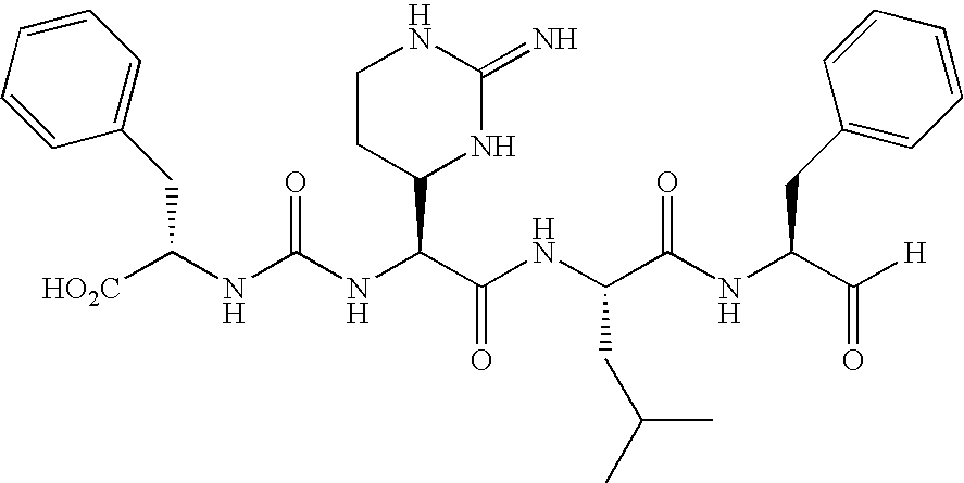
C1=CC=CC(CC(NC(NC(C(=O)NC(C(NC(C([H])=O)CC2=CC=CC=C2)=O)CC(C)C)C2NC(=N)NCC2)=O)[HO2C])=C1
